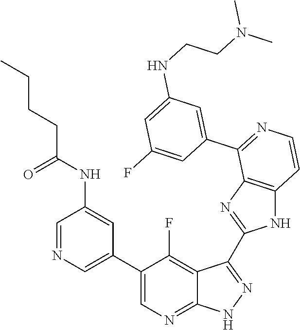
C1=NC=C(C2=CN=C3C(=C2F)C(C2=NC4=C(N2)C=CN=C4C2=CC(NCCN(C)C)=CC(F)=C2)=N[N H]3)C=C1NC(CCCC)=O
